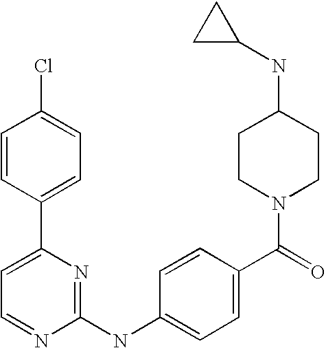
C1=CC(C2=CC=NC(NC3=CC=C(C(=O)N4CCC(NC5CC5)CC4)C=C3)=N2)=CC=C1Cl
